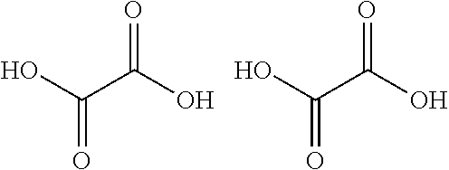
C(=O)(C(=O)O)O.C(=O)(C(=O)O)O
